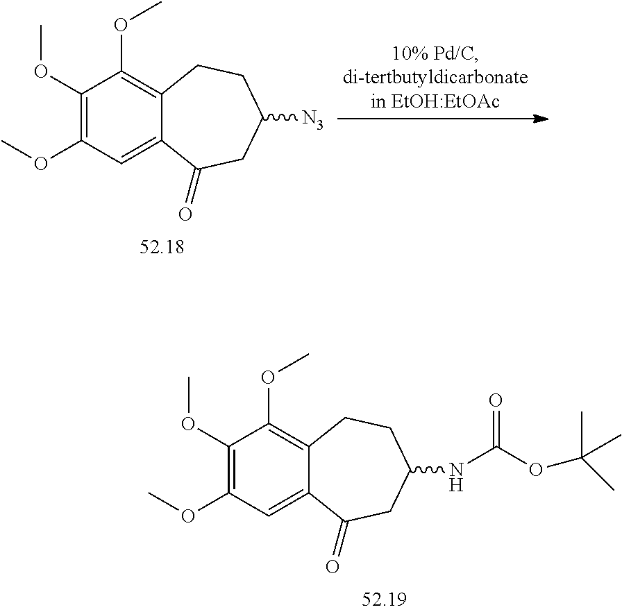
C1(OC)=C(OC)C=C2C(=C1OC)CCC(NC(OC(C)(C)C)=O)CC2=O.C1(OC)=C(OC)C=C2C(=C1OC)CCC([N3])CC2=O
